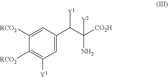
C1([RCO2])=CC(C(C([CO2H])(N)[Y2])[Y1])=CC([Y1])=C1[RCO2]
